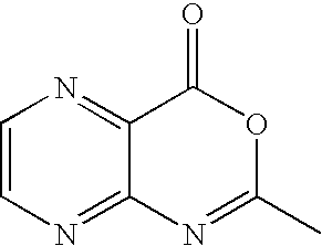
C1=CN=C2C(=N1)C(=O)OC(C)=N2
